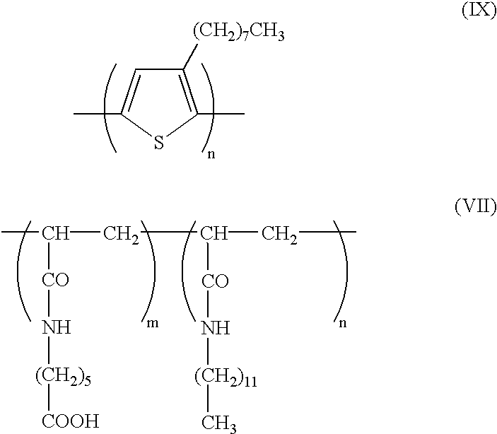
C1([(CH2)7CH3])=C(C)SC(C)=C1.C(CC(CC)[CO]N[(CH2)11]C)(C)[CO]N[(CH2)5][COOH]
